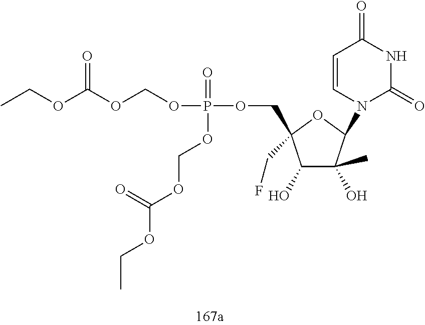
P(=O)(OCOC(=O)OCC)(OCOC(OCC)=O)OCC1(CF)C(O)C(O)(C)C(N2C(=O)NC(=O)C=C2)O1
